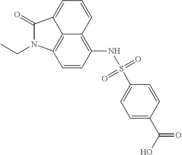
C12=C3C=CC(NS(C4=CC=C(C(O)=O)C=C4)(=O)=O)=C1C=CC=C2C(=O)N3CC
